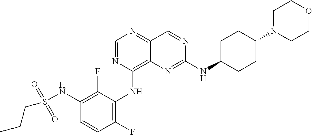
C1=NC(NC2=C(F)C=CC(NS(CCC)(=O)=O)=C2F)=C2C(=N1)C=NC(NC1CCC(N3CCOCC3)CC1)=N2
